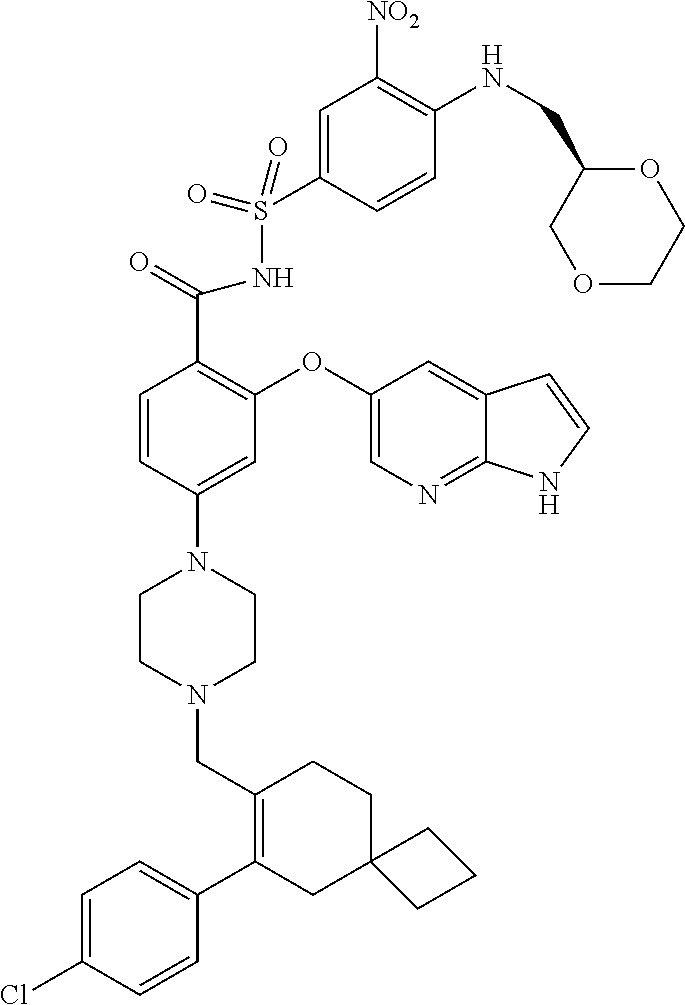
C1(C2=CC=C(Cl)C=C2)=C(CN2CCN(C3=CC(OC4=CN=C5C(=C4)C=CN5)=C(C(=O)NS(=O)(=O)C4=CC([NO2])=C(NCC5COCCO5)C=C4)C=C3)CC2)CCC2(C1)CCC2
